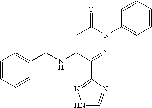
C(NC1=CC(=O)N(C2=CC=CC=C2)N=C1C1=NNC=N1)C1=CC=CC=C1
